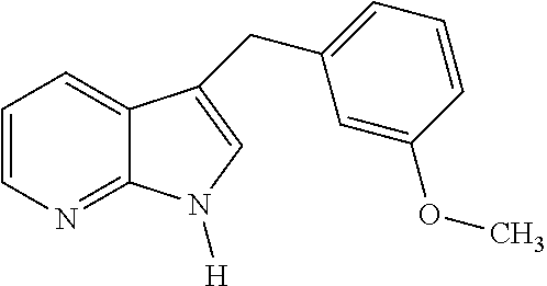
C1=CN=C2C(=C1)C(CC1=CC=CC(OC)=C1)=CN2[H]
